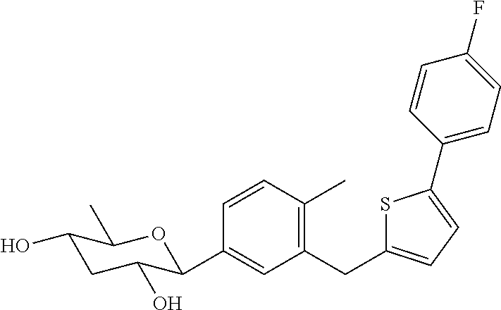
C1(CC2=CC=C(C3=CC=C(F)C=C3)S2)=C(C)C=CC(C2C(O)CC(O)C(C)O2)=C1
